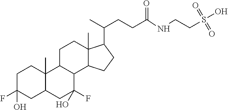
C1C(F)(O)CC2C(C)(C1)C1C(C(F)(O)C2)C2C(C)(CC1)C(C(C)CCC(NCCS(O)(=O)=O)=O)CC2
